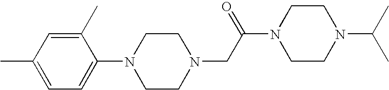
C1(C)=CC(C)=CC=C1N1CCN(CC(N2CCN(C(C)C)CC2)=O)CC1
